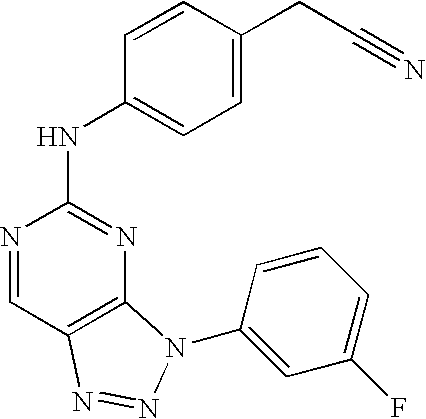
C1=C(CC#N)C=CC(NC2=NC3=C(C=N2)N=NN3C2=CC(F)=CC=C2)=C1
